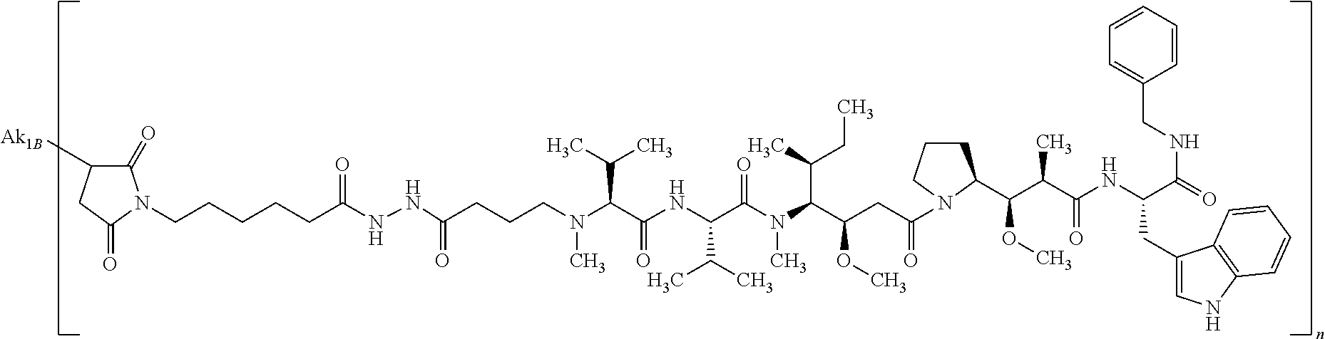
C1(=O)C([Ak1B])CC(=O)N1CCCCCC(NNC(CCCN(C(C(NC(C(N(C(C(CC(=O)N1CCCC1C(C(C(NC(C(NCC1=CC=CC=C1)=O)CC1=CNC2=C1C=CC=C2)=O)C)OC)OC)C(CC)C)C)=O)C(C)C)=O)C(C)C)C)=O)=O
